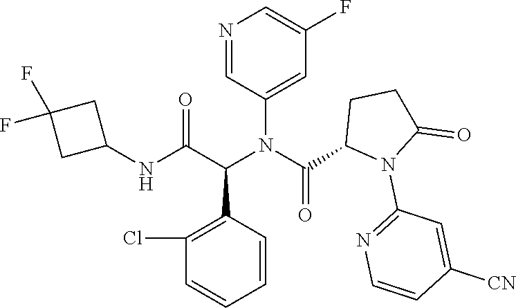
C1=CC(C(C(NC2CC(F)(F)C2)=O)N(C(C2N(C3=NC=CC([CN])=C3)C(=O)CC2)=O)C2=CC(F)=CN=C2)=C(Cl)C=C1
